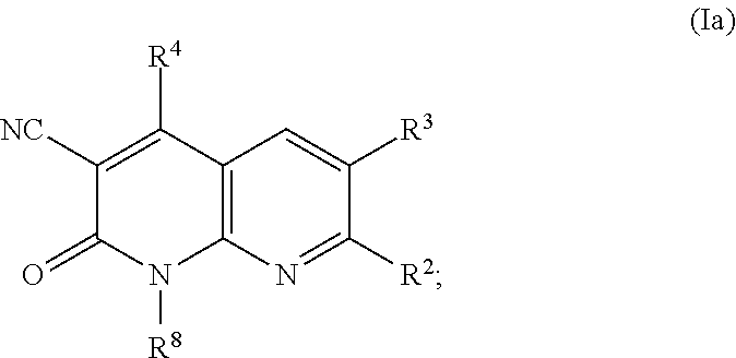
C12=C(N=C([R2])C([R3])=C1)N([R8])C(=O)C([NC])=C2[R4]
